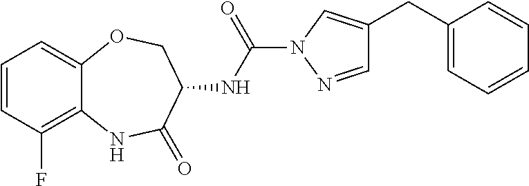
C1=CC(F)=C2C(=C1)OCC(NC(N1N=CC(CC3=CC=CC=C3)=C1)=O)C(=O)N2
